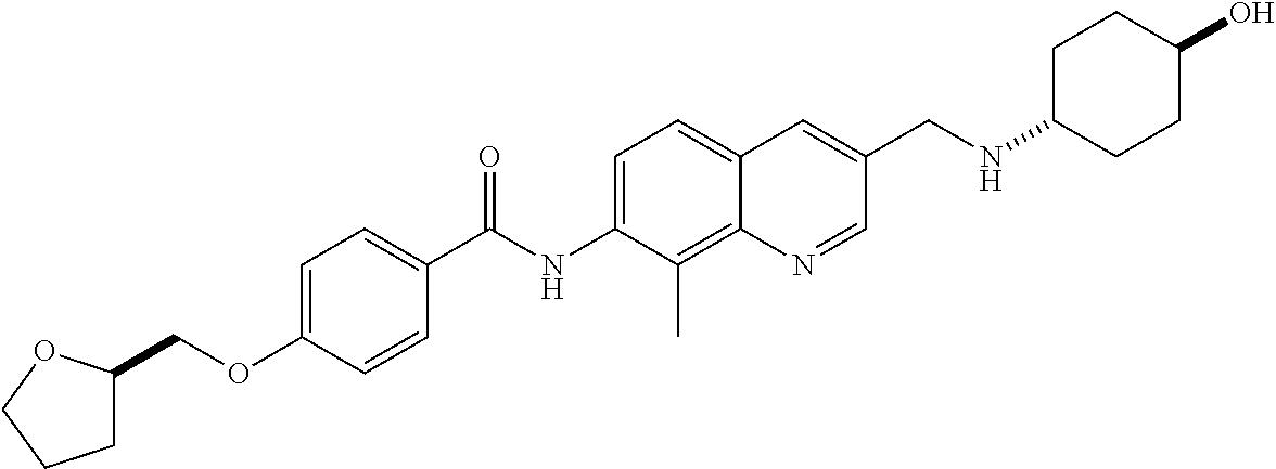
C1=C(OCC2CCCO2)C=CC(C(NC2=CC=C3C(=C2C)N=CC(CNC2CCC(O)CC2)=C3)=O)=C1
